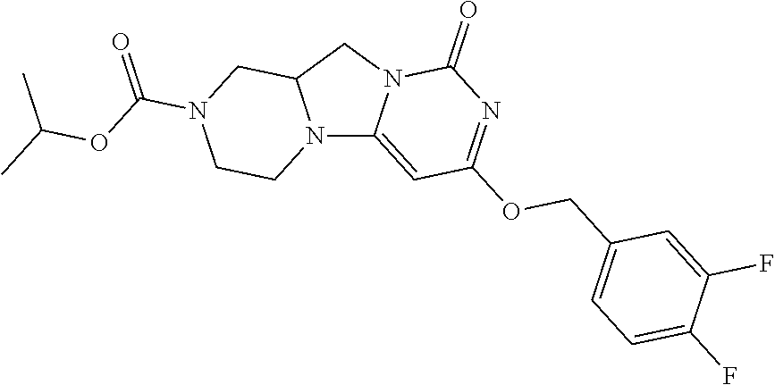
N12C3=CC(OCC4=CC=C(F)C(F)=C4)=NC(=O)N3CC1CN(C(=O)OC(C)C)CC2
